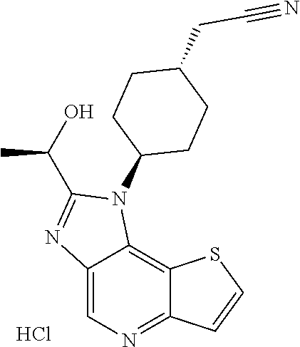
C12=CN=C3C(=C1N(C1CCC(CC#N)CC1)C(C(O)C)=N2)SC=C3.Cl
